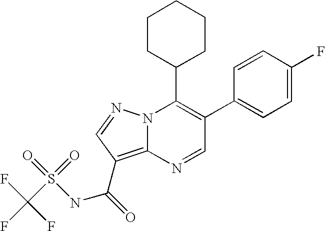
C1(C2=CC=C(F)C=C2)=C(C2CCCCC2)N2C(=C(C(NS(C(F)(F)F)(=O)=O)=O)C=N2)N=C1
